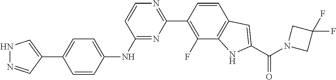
N1=C(NC2=CC=C(C3=CNN=C3)C=C2)C=CN=C1C1=C(F)C2=C(C=C1)C=C(C(=O)N1CC(F)(F)C1)N2
